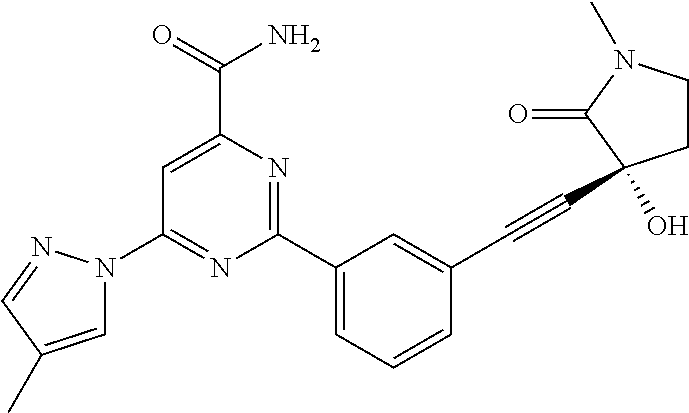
C1=C(C(=O)N)N=C(C2=CC=CC(C#CC3(O)CCN(C)C3=O)=C2)N=C1N1C=C(C)C=N1
